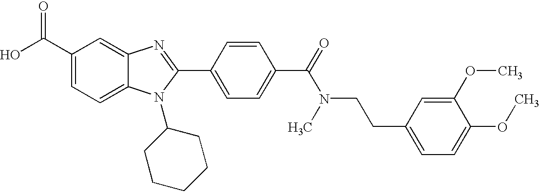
C1(C(O)=O)=CC=C2C(=C1)N=C(C1=CC=C(C(=O)N(CCC3=CC=C(OC)C(OC)=C3)C)C=C1)N2C1CCCCC1
